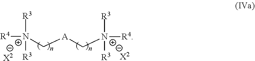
[R4][N+](C[A]C[N+]([R4])([R3])[R3])([R3])[R3].[X2].[X2]
